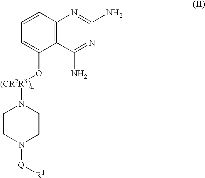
C1=CC2=C(C(O[(CR2R3)n]N3CCN([Q][R1])CC3)=C1)C(N)=NC(N)=N2
